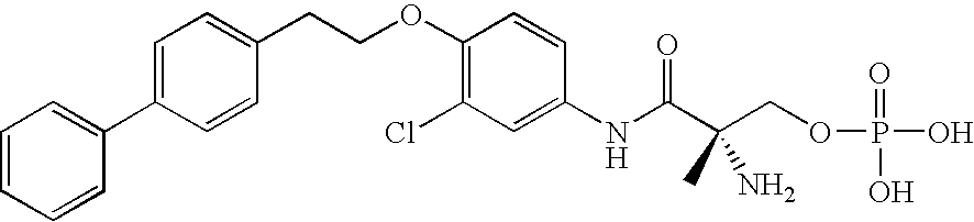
C1=CC=CC(C2=CC=C(CCOC3=C(Cl)C=C(NC(C(COP(=O)(O)O)(C)N)=O)C=C3)C=C2)=C1
